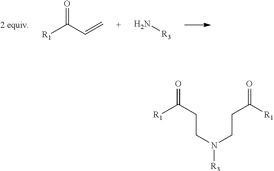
[R1]C(C=C)=O.N[R3].[R1]C(CCN([R3])CCC(=O)[R1])=O
